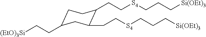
C1C(CC[(EtO)3Si])CC(CC[S4]CCC[Si(OEt)3])C(CC[S4]CCC[Si(OEt)3])C1
